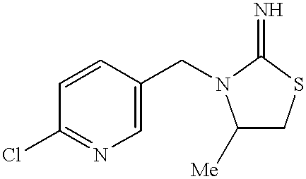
C1=CC(CN2C([Me])CSC2=N)=CN=C1Cl
